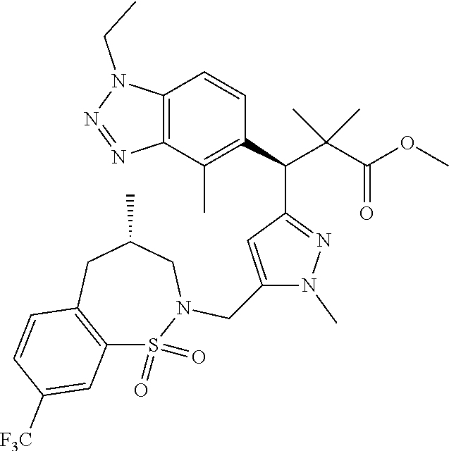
C12=C(CC(C)CN(CC3=CC(C(C4=C(C)C5=C(C=C4)N(CC)N=N5)C(C(OC)=O)(C)C)=NN3C)S1(=O)=O)C=CC([F3C])=C2
